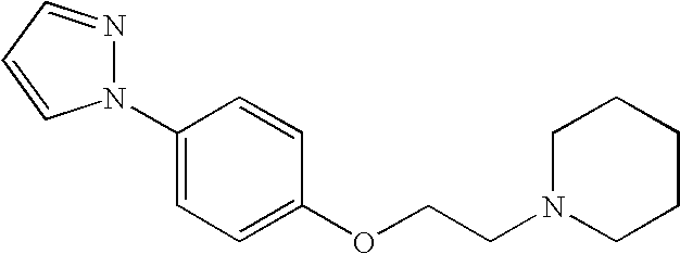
C1(N2N=CC=C2)=CC=C(OCCN2CCCCC2)C=C1
